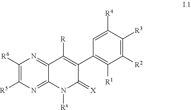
C1([R6])=C([R5])N=C2C(=N1)C([R])=C(C1=C([R1])C([R2])=C([R3])C([R4])=C1)C(=[X])N2[Rx]
